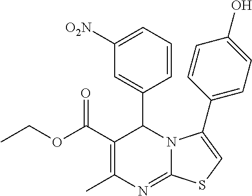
C1(C(OCC)=O)=C(C)N=C2N(C1C1=CC([O2N])=CC=C1)C(C1=CC=C(O)C=C1)=CS2
